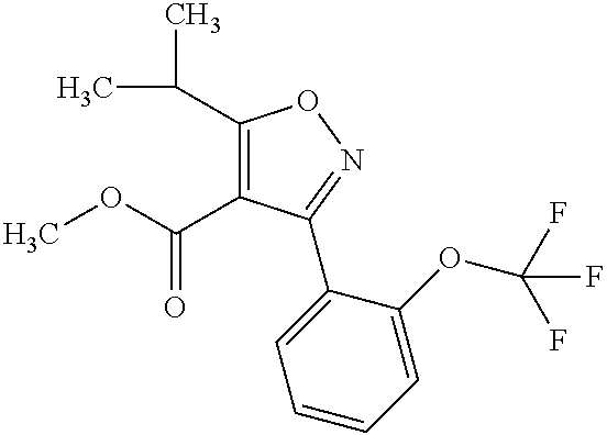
COC(C1=C(C(C)C)ON=C1C1=CC=CC=C1OC(F)(F)F)=O
